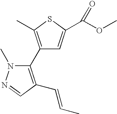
C1(C2=C(C)SC(C(OC)=O)=C2)=C(C=CC)C=NN1C
